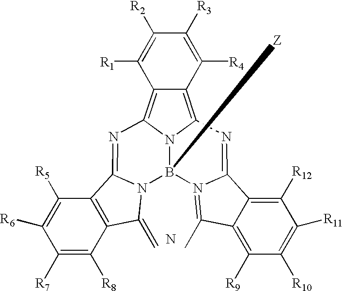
C12=C3N4C(=C1C([R4])=C([R3])C([R2])=C2[R1])N=C1N(=C(C)C2=C([R9])C([R10])=C([R11])C([R12])=C21)B4([Z])N1C(=N3)C2=C(C1=C)C([R8])=C([R7])C([R6])=C2[R5].N
